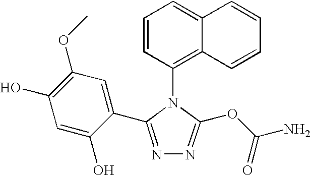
C1=CC(N2C(OC(N)=O)=NN=C2C2=CC(OC)=C(O)C=C2O)=C2C(=C1)C=CC=C2
